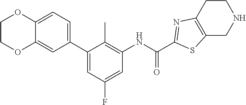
C1(C2=CC=C3C(=C2)OCCO3)=CC(F)=CC(NC(C2=NC3=C(CNCC3)S2)=O)=C1C
